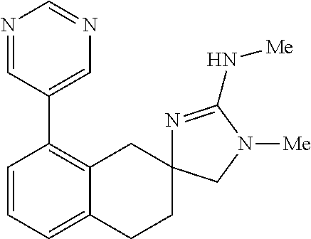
C1=CC=C2C(=C1C1=CN=CN=C1)CC1(CC2)N=C(N[Me])N([Me])C1
